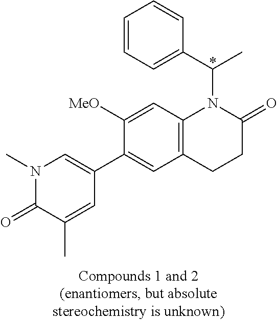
N1(C)C(=O)C(C)=CC(C2=CC3=C(C=C2[MeO])N(C(C2=CC=CC=C2)C)C(=O)CC3)=C1
